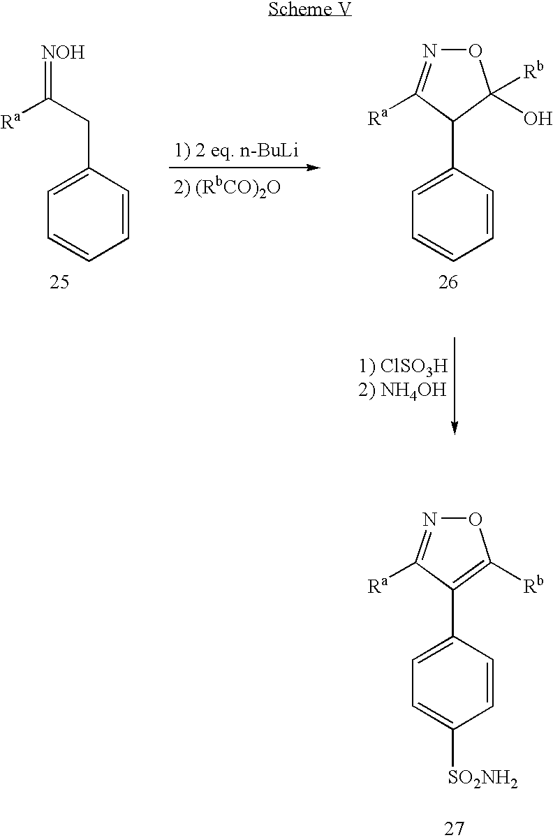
C1(CC([Ra])=[NOH])=CC=CC=C1.C1(C2C([Rb])(O)ON=C2[Ra])=CC=CC=C1.C1(C2=C([Rb])ON=C2[Ra])=CC=C([SO2NH2])C=C1
